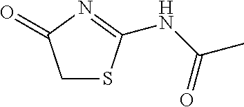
C1SC(NC(C)=O)=NC1=O
